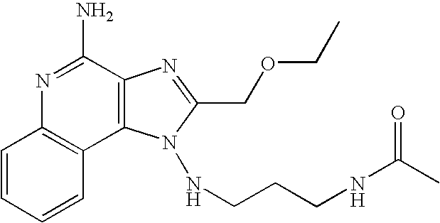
N1=C(N)C2=C(C3=C1C=CC=C3)N(NCCCNC(C)=O)C(COCC)=N2
